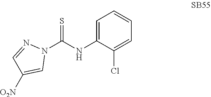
N1(C(NC2=CC=CC=C2Cl)=S)N=CC([O2N])=C1
